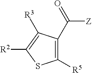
C1([R5])=C(C(=O)[Z])C([R3])=C([R2])S1
